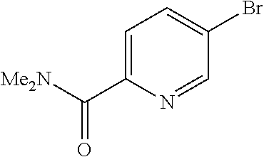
C1=C(C([Me2N])=O)N=CC(Br)=C1
